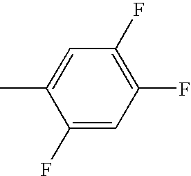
C1(F)=CC(F)=C(F)C=C1C
